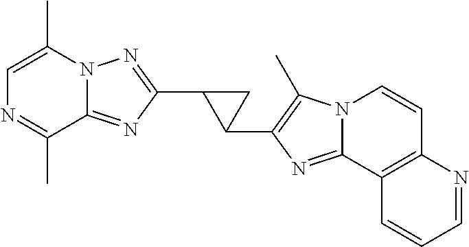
C12=NC(C3C(C4=C(C)N5C(=N4)C4=C(C=C5)N=CC=C4)C3)=NN1C(C)=CN=C2C
